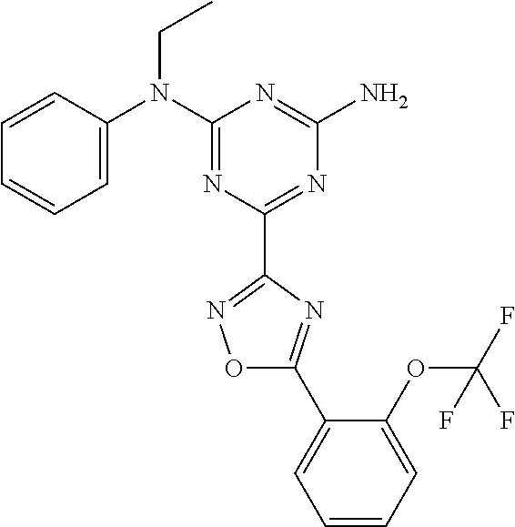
C1=CC(N(C2=NC(C3=NOC(C4=CC=CC=C4OC(F)(F)F)=N3)=NC(N)=N2)CC)=CC=C1
